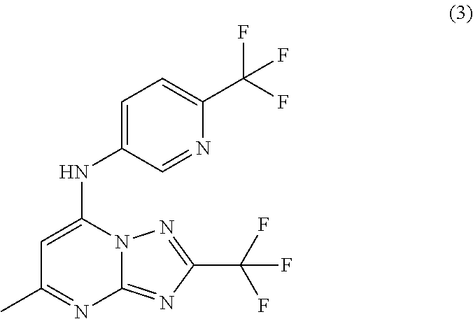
C1(C)=NC2=NC(C(F)(F)F)=NN2C(NC2=CC=C(C(F)(F)F)N=C2)=C1
